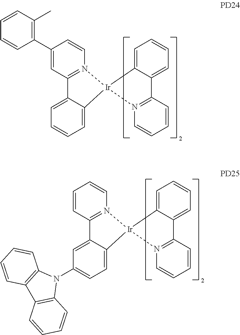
C1=CC(C)=C(C2=CC3=N(C=C2)[Ir]2(C4=CC=CC=C34)C3=CC=CC=C3C3=N2C=CC=C3)C=C1.C1=CC2=N(C=C1)[Ir]1(C3=CC=C(N4C5=C(C6=C4C=CC=C6)C=CC=C5)C=C23)C2=CC=CC=C2C2=N1C=CC=C2
